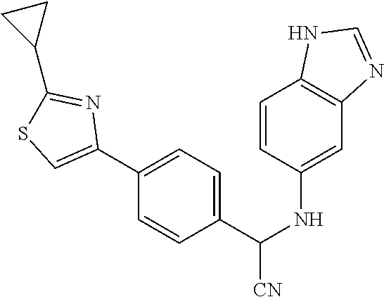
C1=CC(NC([CN])C2=CC=C(C3=CSC(C4CC4)=N3)C=C2)=CC2=C1NC=N2
